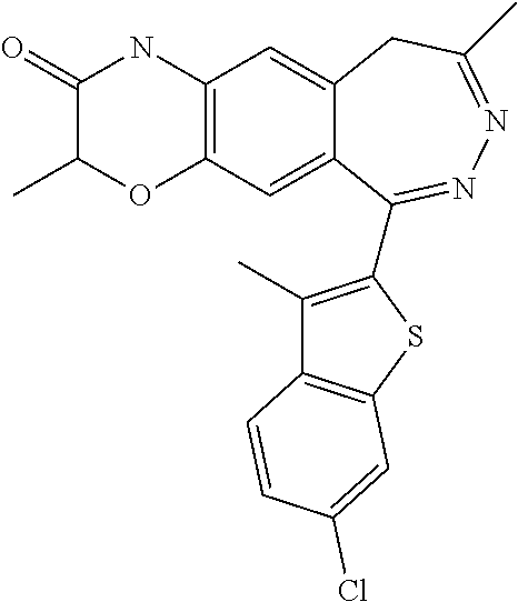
C12=C(C=C3C(=C1)CC(C)=NN=C3C1=C(C)C3=C(S1)C=C(Cl)C=C3)OC(C)C(=O)N2
